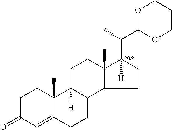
C1C(=O)C=C2C(C)(C1)C1([H])C(CC2)C2CCC(C(C3OCCCO3)C)([H])C2(C)CC1
